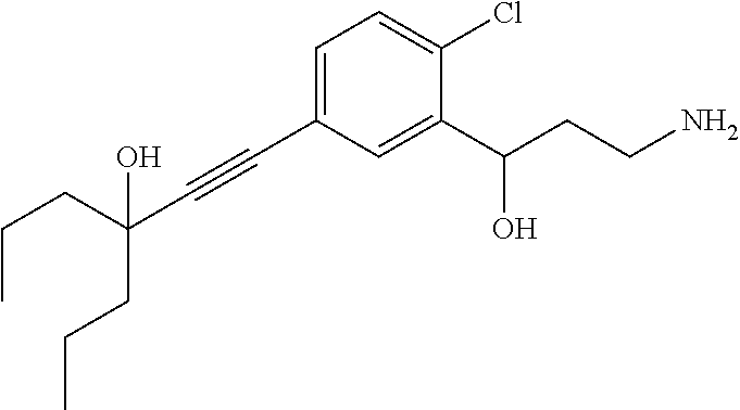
C1=C(C#CC(CCC)(CCC)O)C=C(C(CCN)O)C(Cl)=C1
